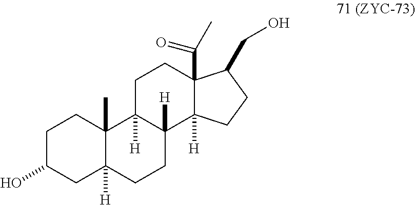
C1C(O)CC2([H])C(C)(C1)C1([H])C([H])(CC2)C2([H])C(C(=O)C)(CC1)C(CO)CC2
